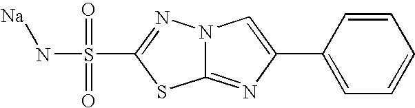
N12C(=NC(C3=CC=CC=C3)=C1)SC(S(=O)(=O)N[Na])=N2
